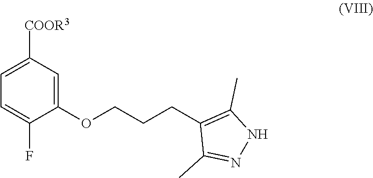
C1=C([COOR3])C=C(OCCCC2=C(C)NN=C2C)C(F)=C1
